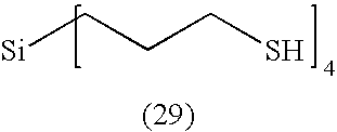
[Si]CCCS
